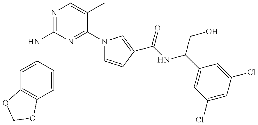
C1(NC2=NC=C(C)C(N3C=CC(C(NC(C4=CC(Cl)=CC(Cl)=C4)CO)=O)=C3)=N2)=CC2=C(C=C1)OCO2
